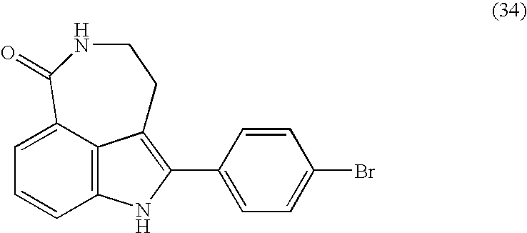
C12=C3C(=CC=C1)C(=O)NCCC3=C(C1=CC=C(Br)C=C1)N2
